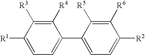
C1([R4])=C([R3])C([R1])=CC=C1C1=CC=C([R2])C([R6])=C1[R5]
